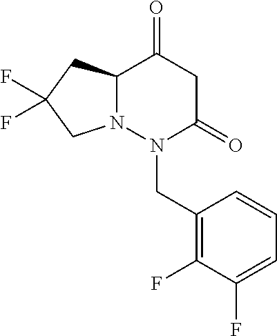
C12N(N(CC3=C(F)C(F)=CC=C3)C(=O)CC1=O)CC(F)(F)C2
